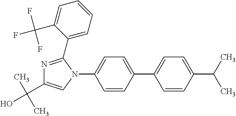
C1=C(C2=CC=C(N3C(C4=CC=CC=C4C(F)(F)F)=NC(C(C)(C)O)=C3)C=C2)C=CC(C(C)C)=C1
